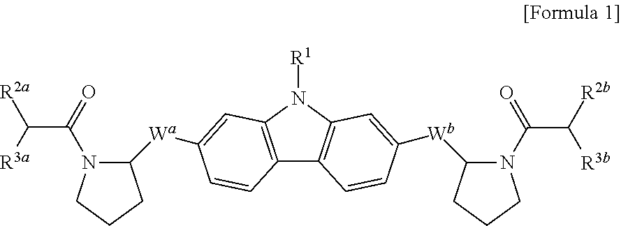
C12=C(N([R1])C3=C1C=CC([Wb]C1N(C(=O)C([R2b])[R3b])CCC1)=C3)C=C([Wa]C1N(C(=O)C([R2a])[R3a])CCC1)C=C2
